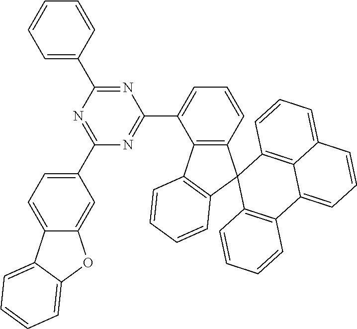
C12=C(C=CC=C1C1=NC(C3=CC=C4C(=C3)OC3=CC=CC=C43)=NC(C3=CC=CC=C3)=N1)C1(C3=C2C=CC=C3)C2=C(C3=CC=CC4=CC=CC1=C34)C=CC=C2
